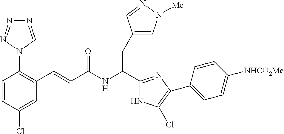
C1=CC(Cl)=CC(C=CC(NC(C2=NC(C3=CC=C([NHCO2Me])C=C3)=C(Cl)N2)CC2=CN([Me])N=C2)=O)=C1N1C=NN=N1
